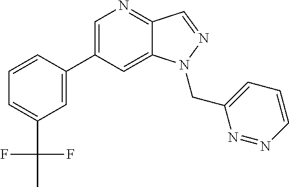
C1=C(C2=CC(C(C)(F)F)=CC=C2)C=C2C(=N1)C=NN2CC1=CC=CN=N1
